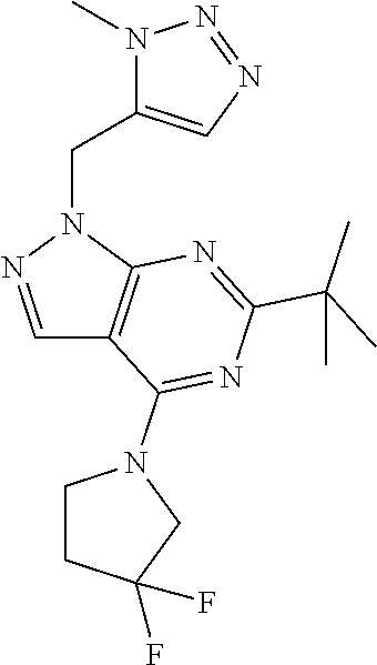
N1(C)C(CN2N=CC3=C2N=C(C(C)(C)C)N=C3N2CCC(F)(F)C2)=CN=N1
